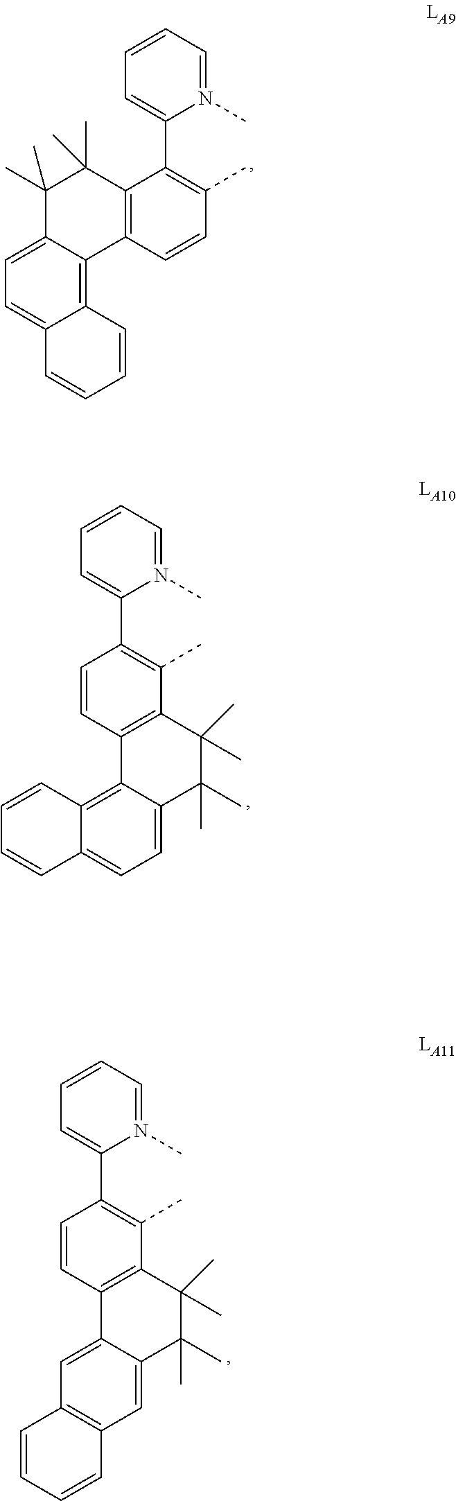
N1(C)=CC=CC=C1C1=C(C)C=CC2=C1C(C)(C)C(C)(C)C1=CC=C3C(=C21)C=CC=C3.N1(C)=CC=CC=C1C1=C(C)C2=C(C=C1)C1=C3C(=CC=C1C(C)(C)C2(C)C)C=CC=C3.N1(C)=CC=CC=C1C1=C(C)C2=C(C=C1)C1=CC3=C(C=C1C(C)(C)C2(C)C)C=CC=C3
